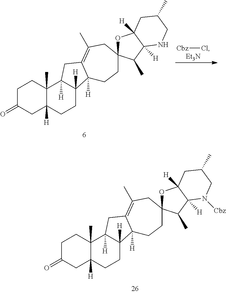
C1C(=O)CC2([H])C(C)(C1)C1([H])C([H])(CC2)C2([H])C(=C(C)CC3(CC2)OC2([H])C([H])(C3C)NCC(C)C2)C1.[Cbz]Cl.[Et3N].C1C(=O)CC2([H])C(C)(C1)C1([H])C([H])(CC2)C2([H])C(=C(C)CC3(CC2)OC2([H])C([H])(C3C)N([Cbz])CC(C)C2)C1
